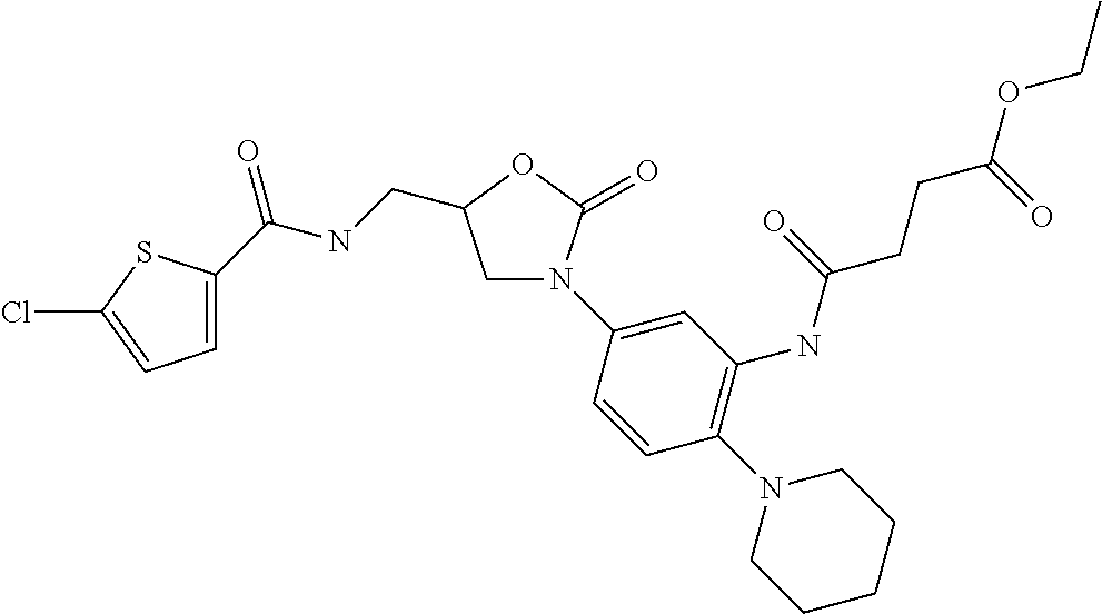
C1=C(C(NCC2CN(C3=CC(NC(CCC(OCC)=O)=O)=C(N4CCCCC4)C=C3)C(=O)O2)=O)SC(Cl)=C1
